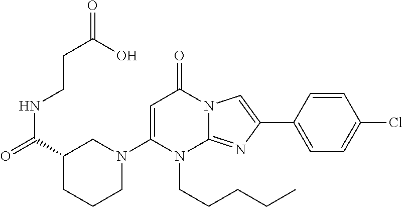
N1(C2=CC(=O)N3C(=NC(C4=CC=C(Cl)C=C4)=C3)N2CCCCC)CC(C(=O)NCCC(=O)O)CCC1
